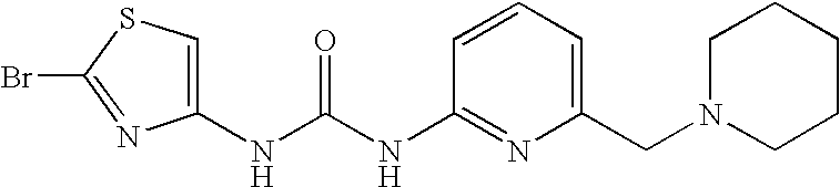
C1(Br)=NC(NC(NC2=NC(CN3CCCCC3)=CC=C2)=O)=CS1
